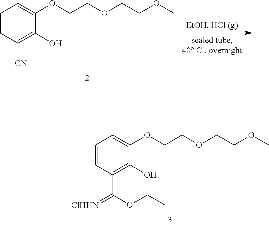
C1=CC([CN])=C(O)C(OCCOCCOC)=C1.C1=CC(C(OCC)=[ClHHN])=C(O)C(OCCOCCOC)=C1
